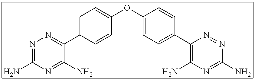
N1=C(N)N=C(N)C(C2=CC=C(OC3=CC=C(C4=C(N)N=C(N)N=N4)C=C3)C=C2)=N1
